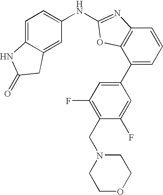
C1=C2C(=CC(NC3=NC4=C(C(C5=CC(F)=C(CN6CCOCC6)C(F)=C5)=CC=C4)O3)=C1)CC(=O)N2
